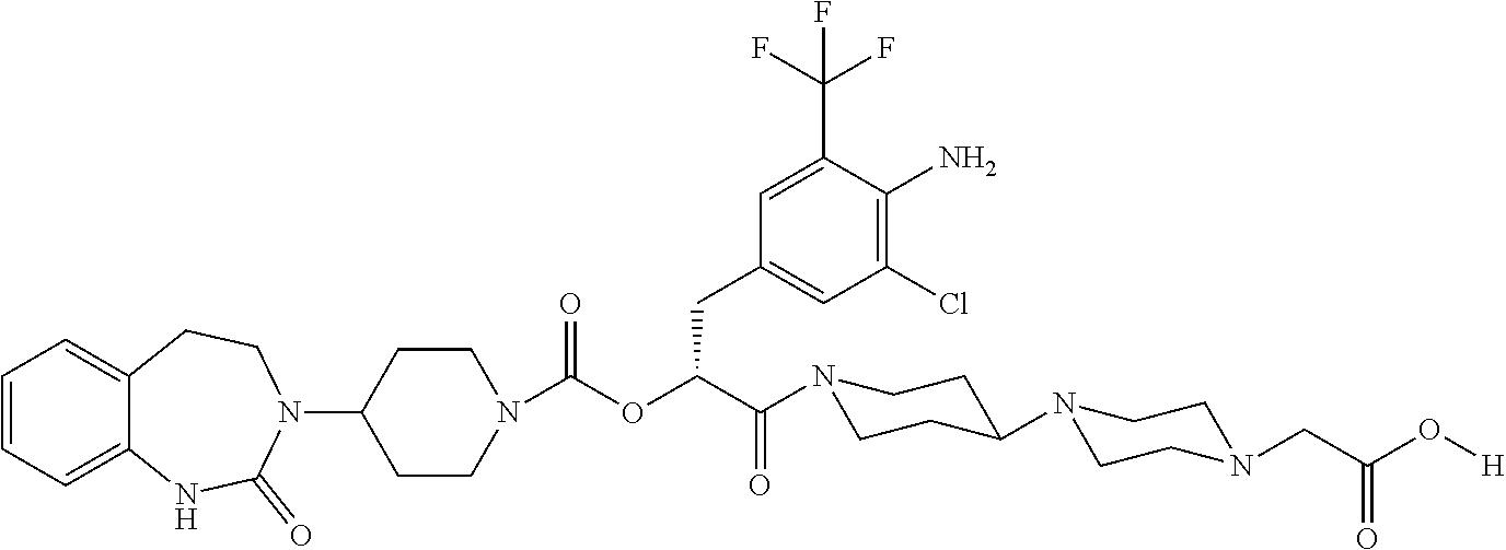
C1=CC=C2C(=C1)CCN(C1CCN(C(OC(CC3=CC(Cl)=C(N)C(C(F)(F)F)=C3)C(=O)N3CCC(N4CCN(CC(O[H])=O)CC4)CC3)=O)CC1)C(=O)N2
